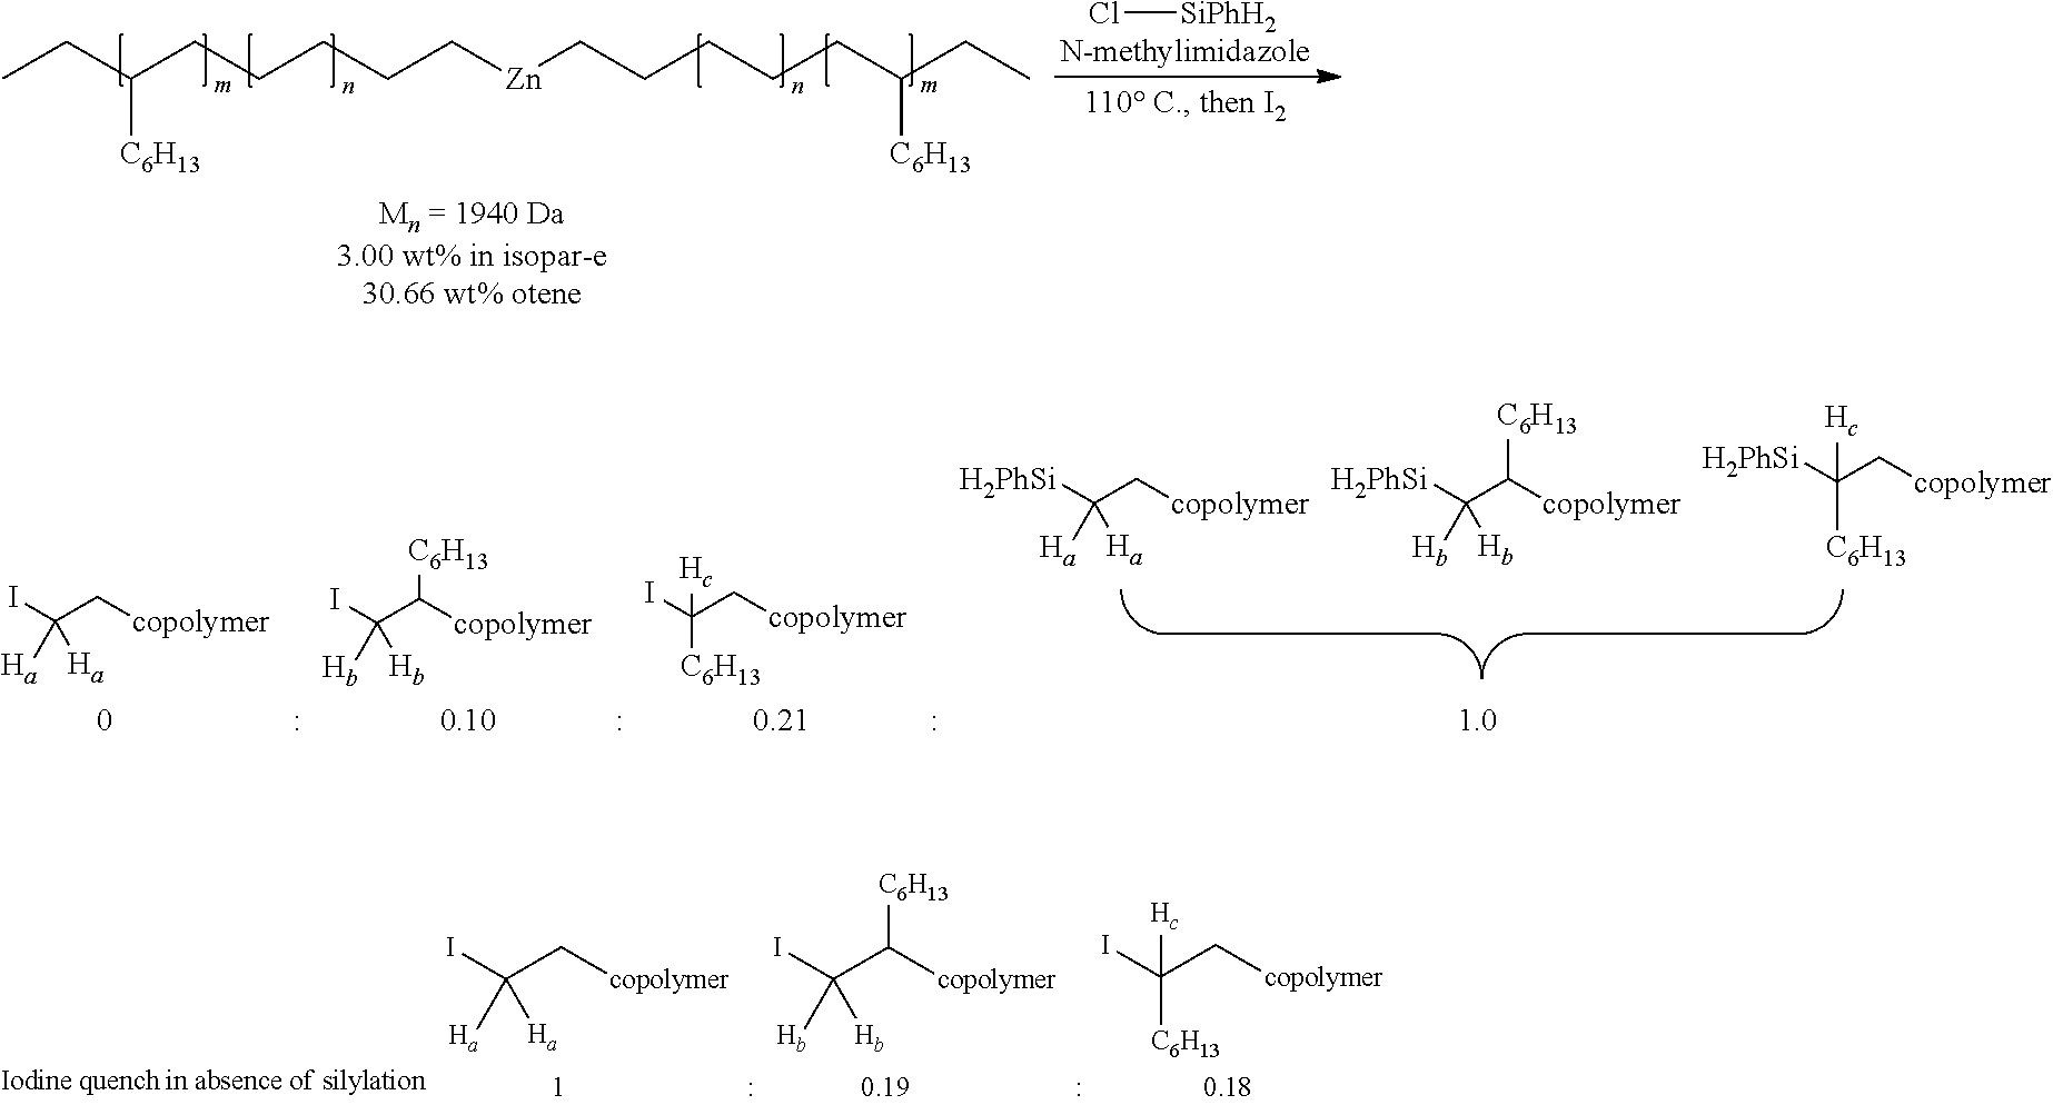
CCC(CCCCC[Zn]CCCCCC(CC)[C6H13])[C6H13].Cl[SiPhH2].IC(C[copolymer])([Ha])[Ha].IC(C[copolymer])([C6H13])[Hc].IC(C([copolymer])[C6H13])([Hb])[Hb].[H2PhSi]C(C[copolymer])([Ha])[Ha].[H2PhSi]C(C([copolymer])[C6H13])([Hb])[Hb].[H2PhSi]C(C[copolymer])([Hc])[C6H13].IC(C[copolymer])([Ha])[Ha].IC(C([copolymer])[C6H13])([Hb])[Hb].IC(C[copolymer])([C6H13])[Hc]
